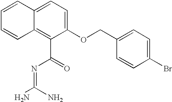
C1(OCC2=CC=C(Br)C=C2)=CC=C2C(=C1C(=O)N=C(N)N)C=CC=C2
